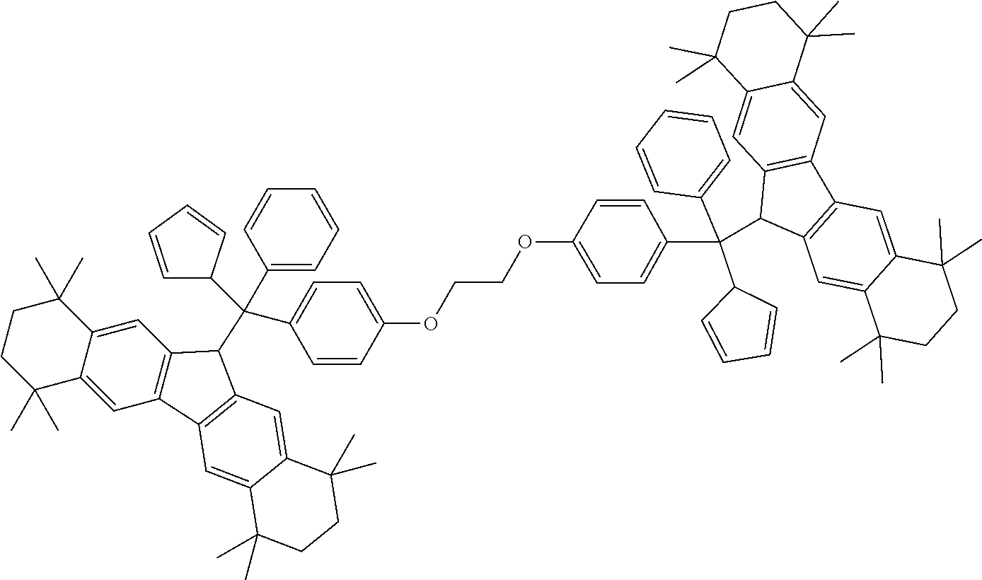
C12=CC3=C(C=C1C(C)(C)CCC2(C)C)C(C(C1=CC=CC=C1)(C1C=CC=C1)C1=CC=C(OCCOC2=CC=C(C(C4C5=C(C=C6C(=C5)C(C)(C)CCC6(C)C)C5=C4C=C4C(=C5)C(C)(C)CCC4(C)C)(C4C=CC=C4)C4=CC=CC=C4)C=C2)C=C1)C1=C3C=C2C(=C1)C(C)(C)CCC2(C)C
